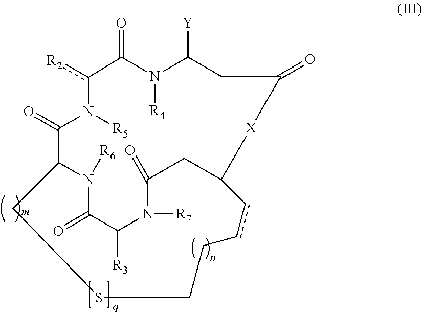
O=C1N([R4])C([Y])CC(=O)[X]C2CC(=O)N([R7])C([R3])C(=O)N([R6])C(C(=O)N([R5])c1[R2])CSCCcc2
